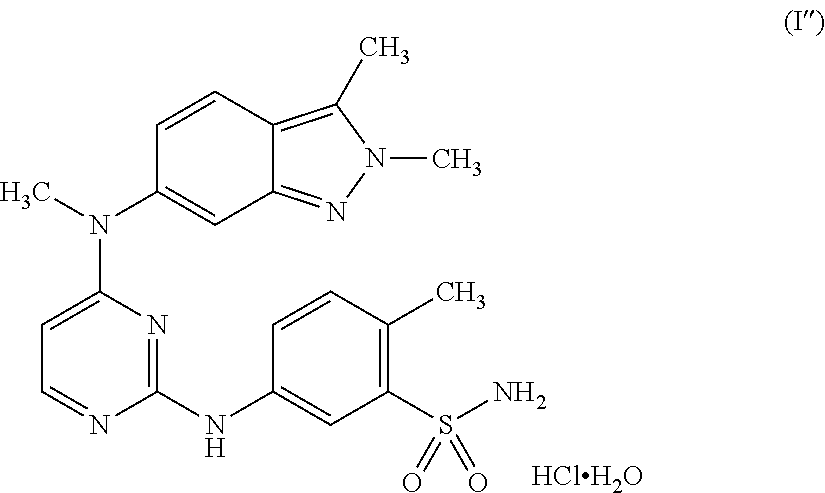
C1=NC(NC2=CC(S(N)(=O)=O)=C(C)C=C2)=NC(N(C)C2=CC3=NN(C)C(C)=C3C=C2)=C1.[HClH2O]
